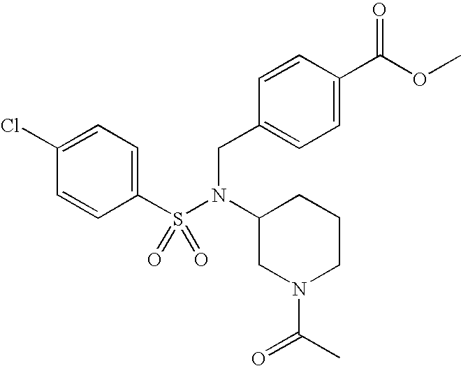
C1(Cl)=CC=C(S(=O)(=O)N(CC2=CC=C(C(OC)=O)C=C2)C2CN(C(C)=O)CCC2)C=C1
